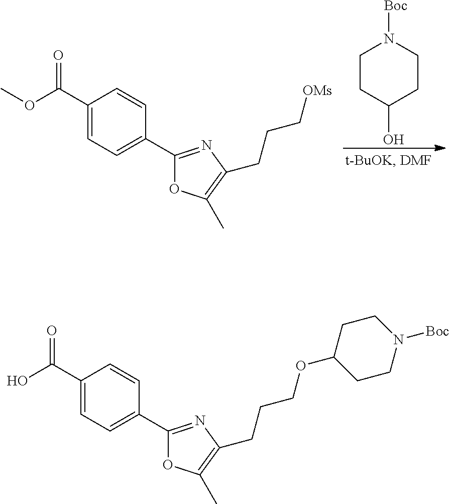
C1(C(OC)=O)=CC=C(C2=NC(CCC[OMs])=C(C)O2)C=C1.C1CC(O)CCN1[Boc].C1(C(O)=O)=CC=C(C2=NC(CCCOC3CCN([Boc])CC3)=C(C)O2)C=C1
